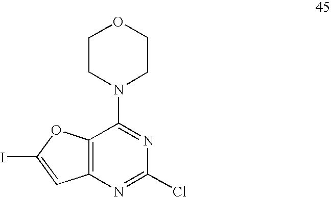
C12=C(N=C(Cl)N=C1N1CCOCC1)C=C(I)O2
